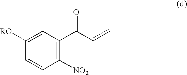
C1=CC([NO2])=C(C(C=C)=O)C=C1[RO]
